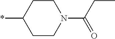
C1CC(*)CCN1C(=O)CC
